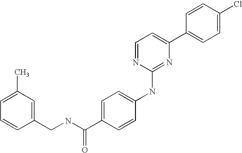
C1=CC(C2=CC=NC(NC3=CC=C(C(NCC4=CC(C)=CC=C4)=O)C=C3)=N2)=CC=C1Cl
